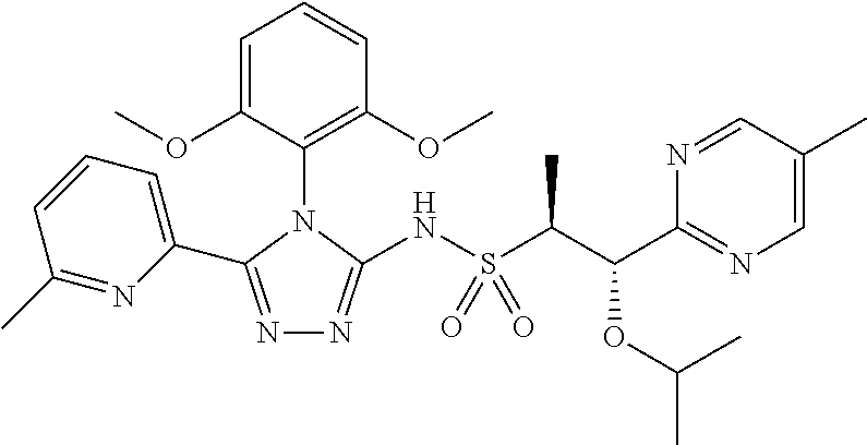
N1=C(C2=CC=CC(C)=N2)N(C2=C(OC)C=CC=C2OC)C(NS(C(C(C2=NC=C(C)C=N2)OC(C)C)C)(=O)=O)=N1
